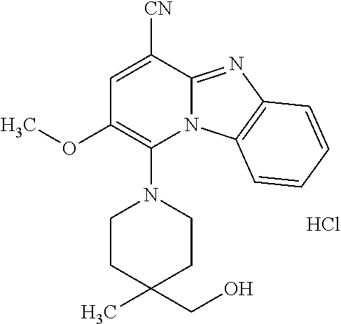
Cl.C1=C([CN])C2=NC3=C(N2C(N2CCC(C)(CO)CC2)=C1OC)C=CC=C3
